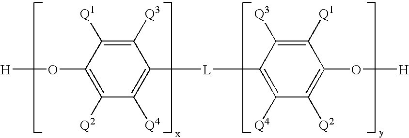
C1([Q3])=C([Q1])C(O[H])=C([Q2])C([Q4])=C1[L]C1=C([Q4])C([Q2])=C(O[H])C([Q1])=C1[Q3]
